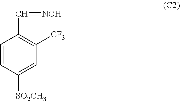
C1=CC([SO2CH3])=CC([CF3])=C1C=[NOH]
